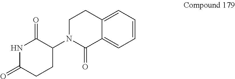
C1(N2CCC3=CC=CC=C3C2=O)CCC(=O)NC1=O
